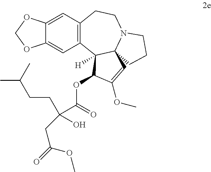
C1=C2C(=CC3=C1CCN1C4(C3([H])C(OC(C(CCC(C)C)(CC(OC)=O)O)=O)C(OC)=C4)CCC1)OCO2
